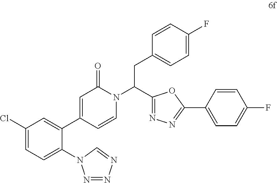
C1(Cl)=CC=C(N2N=NN=C2)C(C2=CC(=O)N(C(C3=NN=C(C4=CC=C(F)C=C4)O3)CC3=CC=C(F)C=C3)C=C2)=C1
